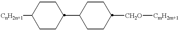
[CnH2n+1]C1CCC(C2CCC([CH2O][CmH2m+1])CC2)CC1
